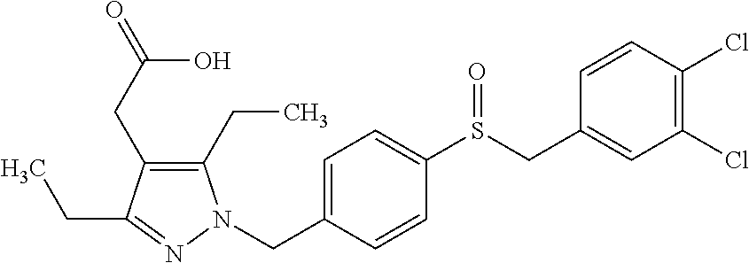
C1(CC)=C(CC(=O)O)C(CC)=NN1CC1=CC=C(S(CC2=CC(Cl)=C(Cl)C=C2)=O)C=C1
